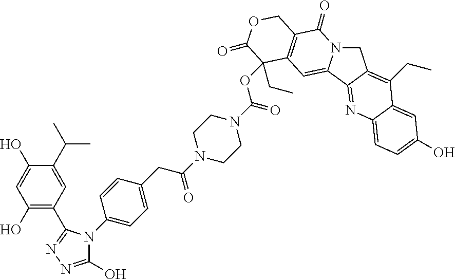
O(C(N1CCN(C(=O)CC2=CC=C(N3C(O)=NN=C3C3=C(O)C=C(O)C(C(C)C)=C3)C=C2)CC1)=O)C1(CC)C2=C(C(=O)N3C(=C2)C2=NC4=CC=C(O)C=C4C(CC)=C2C3)COC1=O
